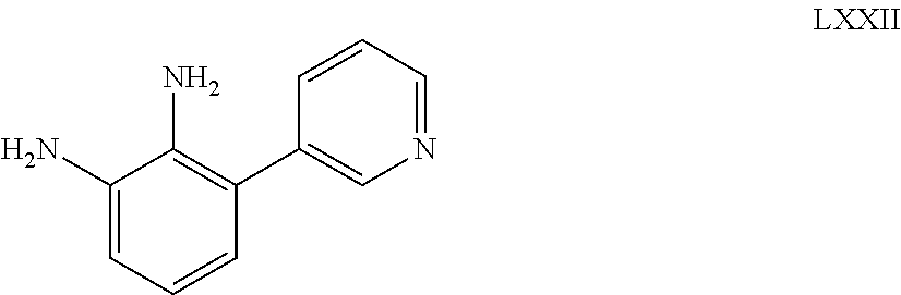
C1(C2=CN=CC=C2)=C(N)C(N)=CC=C1
